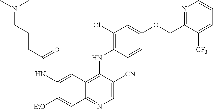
C1=C([CN])C(NC2=C(Cl)C=C(OCC3=NC=CC=C3[CF3])C=C2)=C2C(=N1)C=C([EtO])C(NC(CCCN(C)C)=O)=C2
